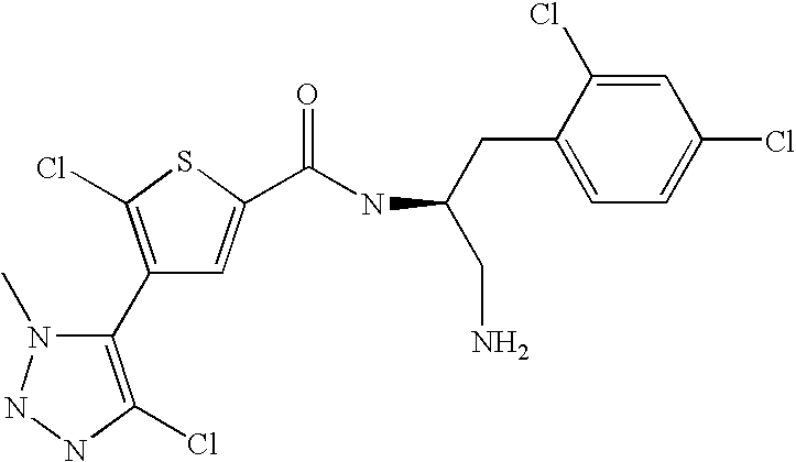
C1(C2=C(Cl)NNN2C)=C(Cl)SC(C(NC(CN)CC2=CC=C(Cl)C=C2Cl)=O)=C1
